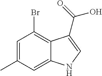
C1=C(C)C=C2C(=C1Br)C(C(=O)O)=CN2
